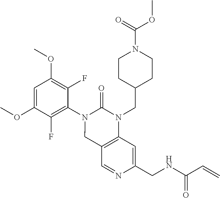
C1=C(OC)C(F)=C(N2CC3=C(N(CC4CCN(C(=O)OC)CC4)C2=O)C=C(CNC(C=C)=O)N=C3)C(F)=C1OC
